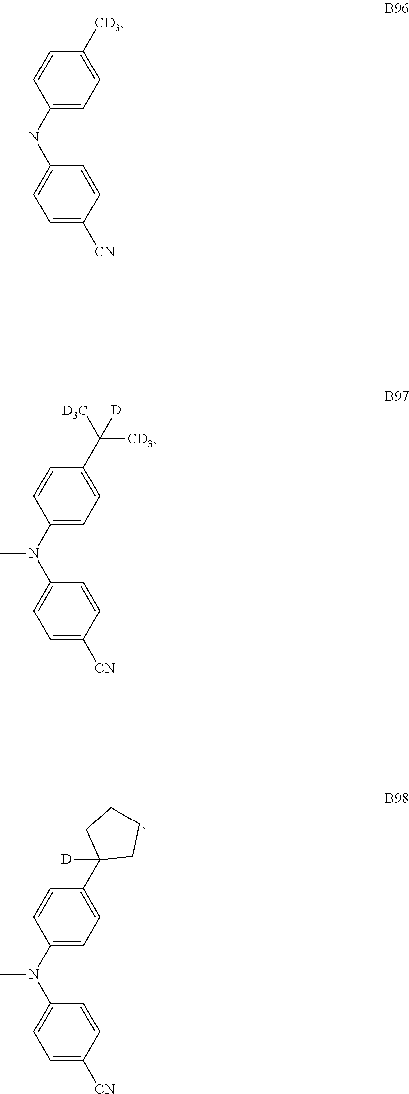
C1=C([CN])C=CC(N(C2=CC=C([CD3])C=C2)C)=C1.C1=C([CN])C=CC(N(C2=CC=C(C([D3C])([CD3])[D])C=C2)C)=C1.C1=C([CN])C=CC(N(C2=CC=C(C3([D])CCCC3)C=C2)C)=C1
